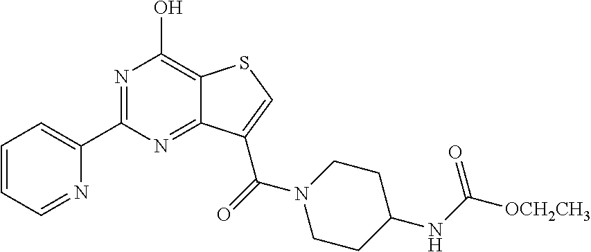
C1(C2=NC(O)=C3C(=N2)C(C(=O)N2CCC(NC([OCH2CH3])=O)CC2)=CS3)=CC=CC=N1
